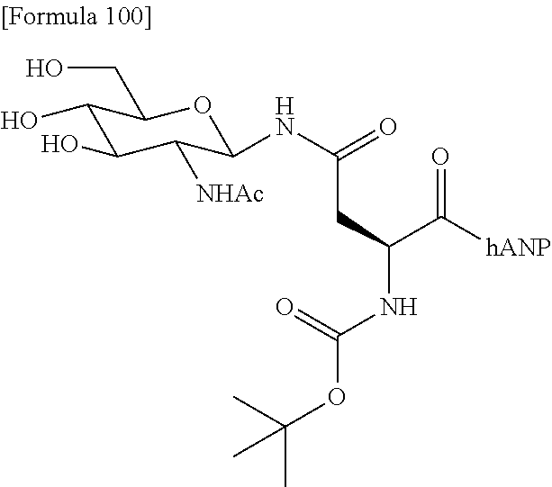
C1(O)C(CO)OC(NC(CC(C([hANP])=O)NC(OC(C)(C)C)=O)=O)C([NHAc])C1O
